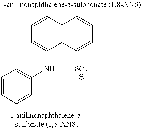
C12=C(C([SO2])=CC=C1)C(NC1=CC=CC=C1)=CC=C2
